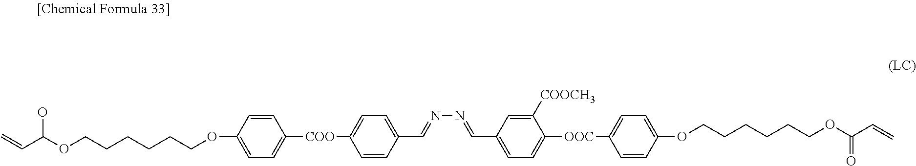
C=CC(OCCCCCCOC1=CC=C([COO]C2=CC=C(C=NN=CC3=CC=C([OOC]C4=CC=C(OCCCCCCOC(C=C)=O)C=C4)C([COOCH3])=C3)C=C2)C=C1)O
